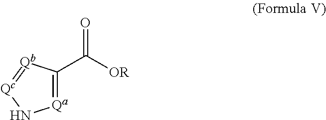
[Qa]1=C(C([OR])=O)[Qb]=[Qc]N1
